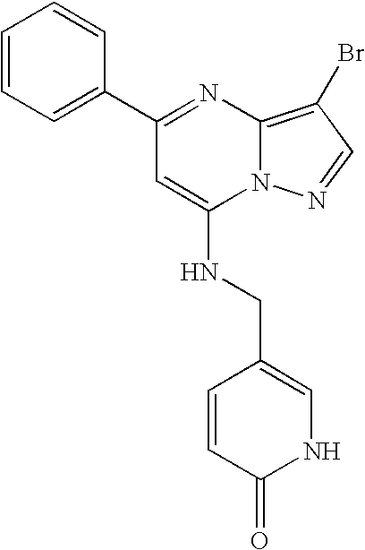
C1(C2=CC=CC=C2)=NC2=C(Br)C=NN2C(NCC2=CNC(=O)C=C2)=C1
